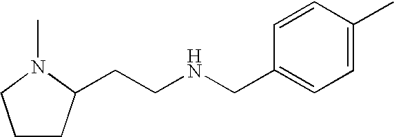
C1CC(CCNCC2=CC=C(C)C=C2)N(C)C1
